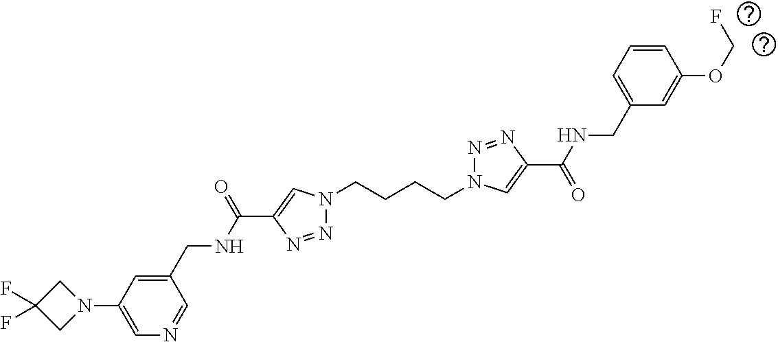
N1(CCCCN2N=NC(C(=O)NCC3=CC=CC(OCF)=C3)=C2)N=NC(C(NCC2=CC(N3CC(F)(F)C3)=CN=C2)=O)=C1
